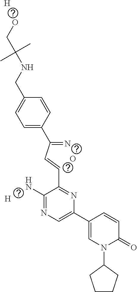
[H].O.[H].C1=C(C(=N)C=CC2=NC(C3=CN(C4CCCC4)C(=O)C=C3)=CN=C2N)C=CC(CNC(CO)(C)C)=C1
